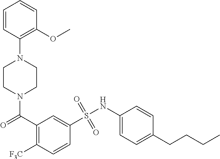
N1(C(C2=C([F3C])C=CC(S(NC3=CC=C(CCCC)C=C3)(=O)=O)=C2)=O)CCN(C2=C(OC)C=CC=C2)CC1
